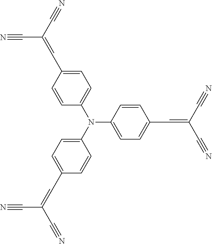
C1=CC(C=C(C#N)C#N)=CC=C1N(C1=CC=C(C=C(C#N)C#N)C=C1)C1=CC=C(C=C(C#N)C#N)C=C1
